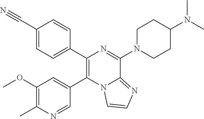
C1(OC)=C(C)N=CC(C2=C(C3=CC=C(C#N)C=C3)N=C(N3CCC(N(C)C)CC3)C3=NC=CN23)=C1
